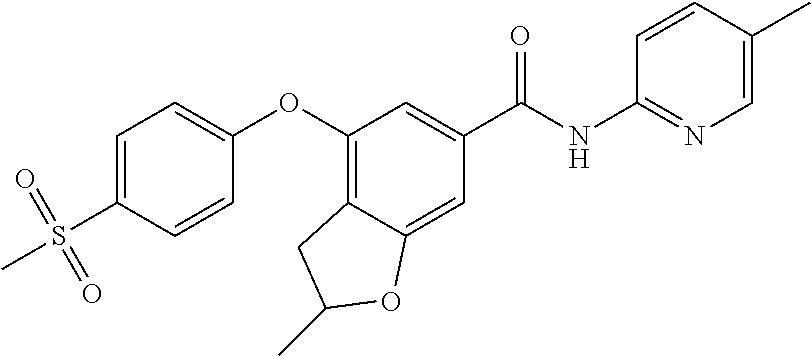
C1=C(S(C)(=O)=O)C=CC(OC2=C3C(=CC(C(NC4=NC=C(C)C=C4)=O)=C2)OC(C)C3)=C1
